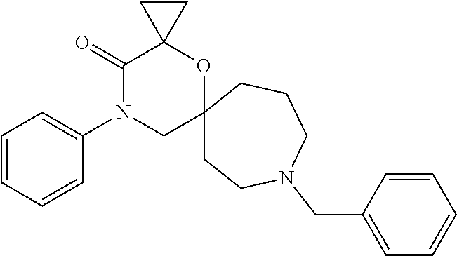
C1=CC=CC(N2CC3(OC4(C2=O)CC4)CCN(CC2=CC=CC=C2)CCC3)=C1
